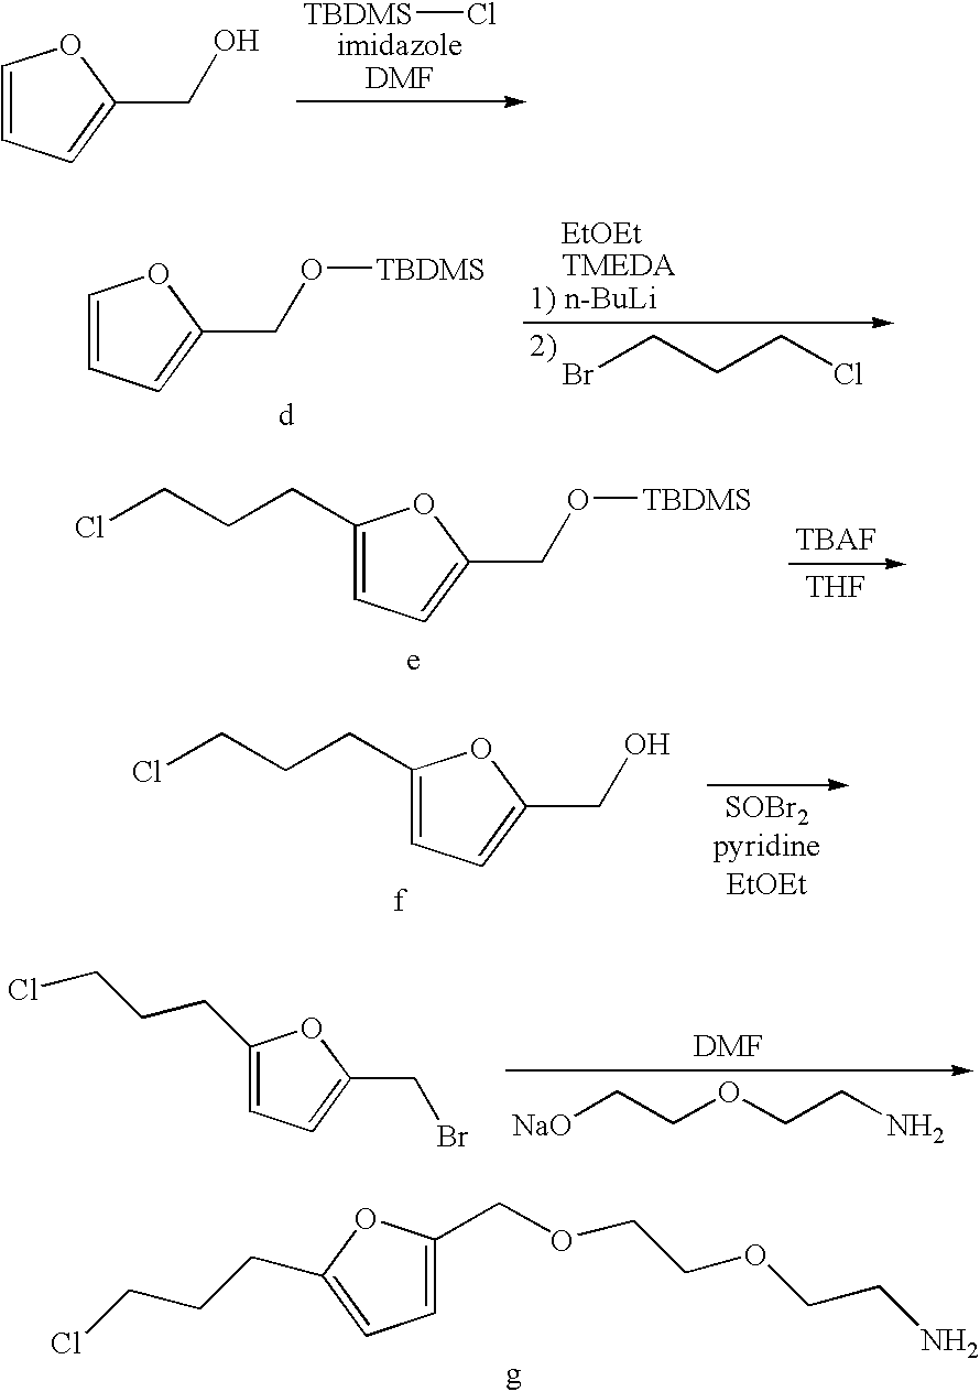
C1=CC=C(CO)O1.[TBDMS]Cl.C1=CC=C(CO[TBDMS])O1.BrCCCCl.C1(CCCCl)=CC=C(CO[TBDMS])O1.[THF].C1(CCCCl)=CC=C(CO)O1.C1(CCCCl)=CC=C(CBr)O1.[NaO]CCOCCN.C1=C(COCCOCCN)OC(CCCCl)=C1
